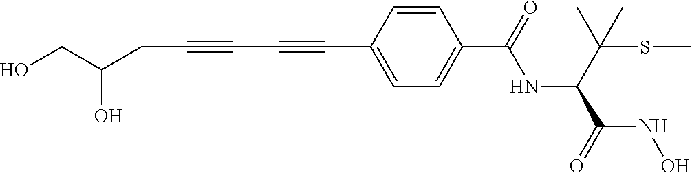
C(C#CC#CC1=CC=C(C(=O)NC(C(SC)(C)C)C(=O)NO)C=C1)C(CO)O
